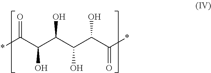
*C(C(C(C(C(C(*)=O)O)O)O)O)=O
